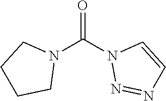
O=C(N1N=NC=C1)N1CCCC1
